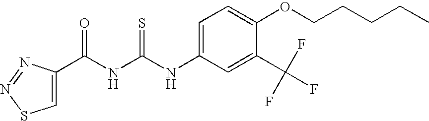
C(NC(NC1=CC=C(OCCCCC)C(C(F)(F)F)=C1)=S)(=O)C1=CSN=N1
